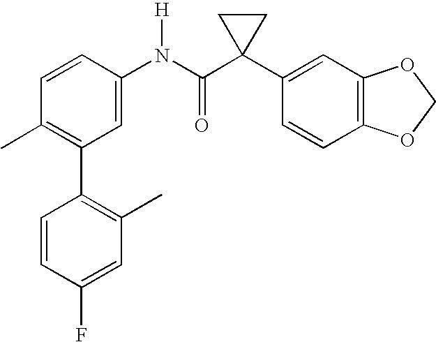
C1=CC(N(C(C2(C3=CC4=C(C=C3)OCO4)CC2)=O)[H])=CC(C2=C(C)C=C(F)C=C2)=C1C
